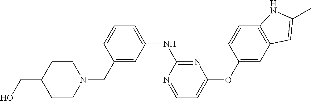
C1CN(CC2=CC(NC3=NC(OC4=CC5=C(C=C4)NC(C)=C5)=CC=N3)=CC=C2)CCC1CO
